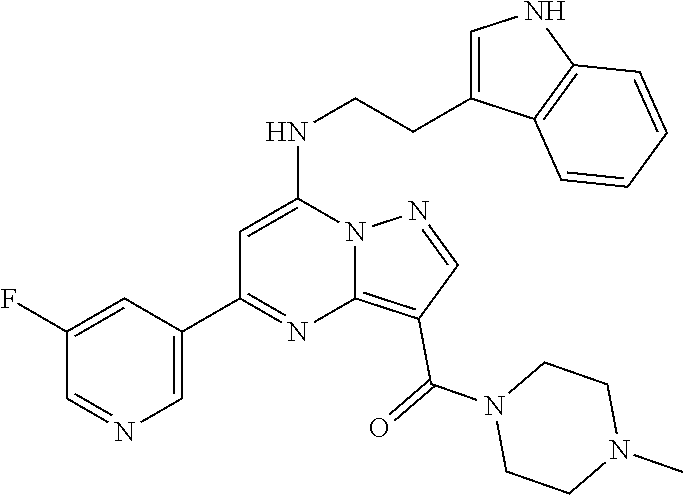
C1(C2=NC3=C(C(=O)N4CCN(C)CC4)C=NN3C(NCCC3=CNC4=C3C=CC=C4)=C2)=CN=CC(F)=C1
